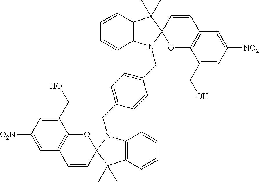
C1=CC=CC2=C1C(C)(C)C1(OC3=C(C=C1)C=C([NO2])C=C3CO)N2CC1=CC=C(CN2C3=C(C=CC=C3)C(C)(C)C23OC2=C(C=C3)C=C([O2N])C=C2CO)C=C1
